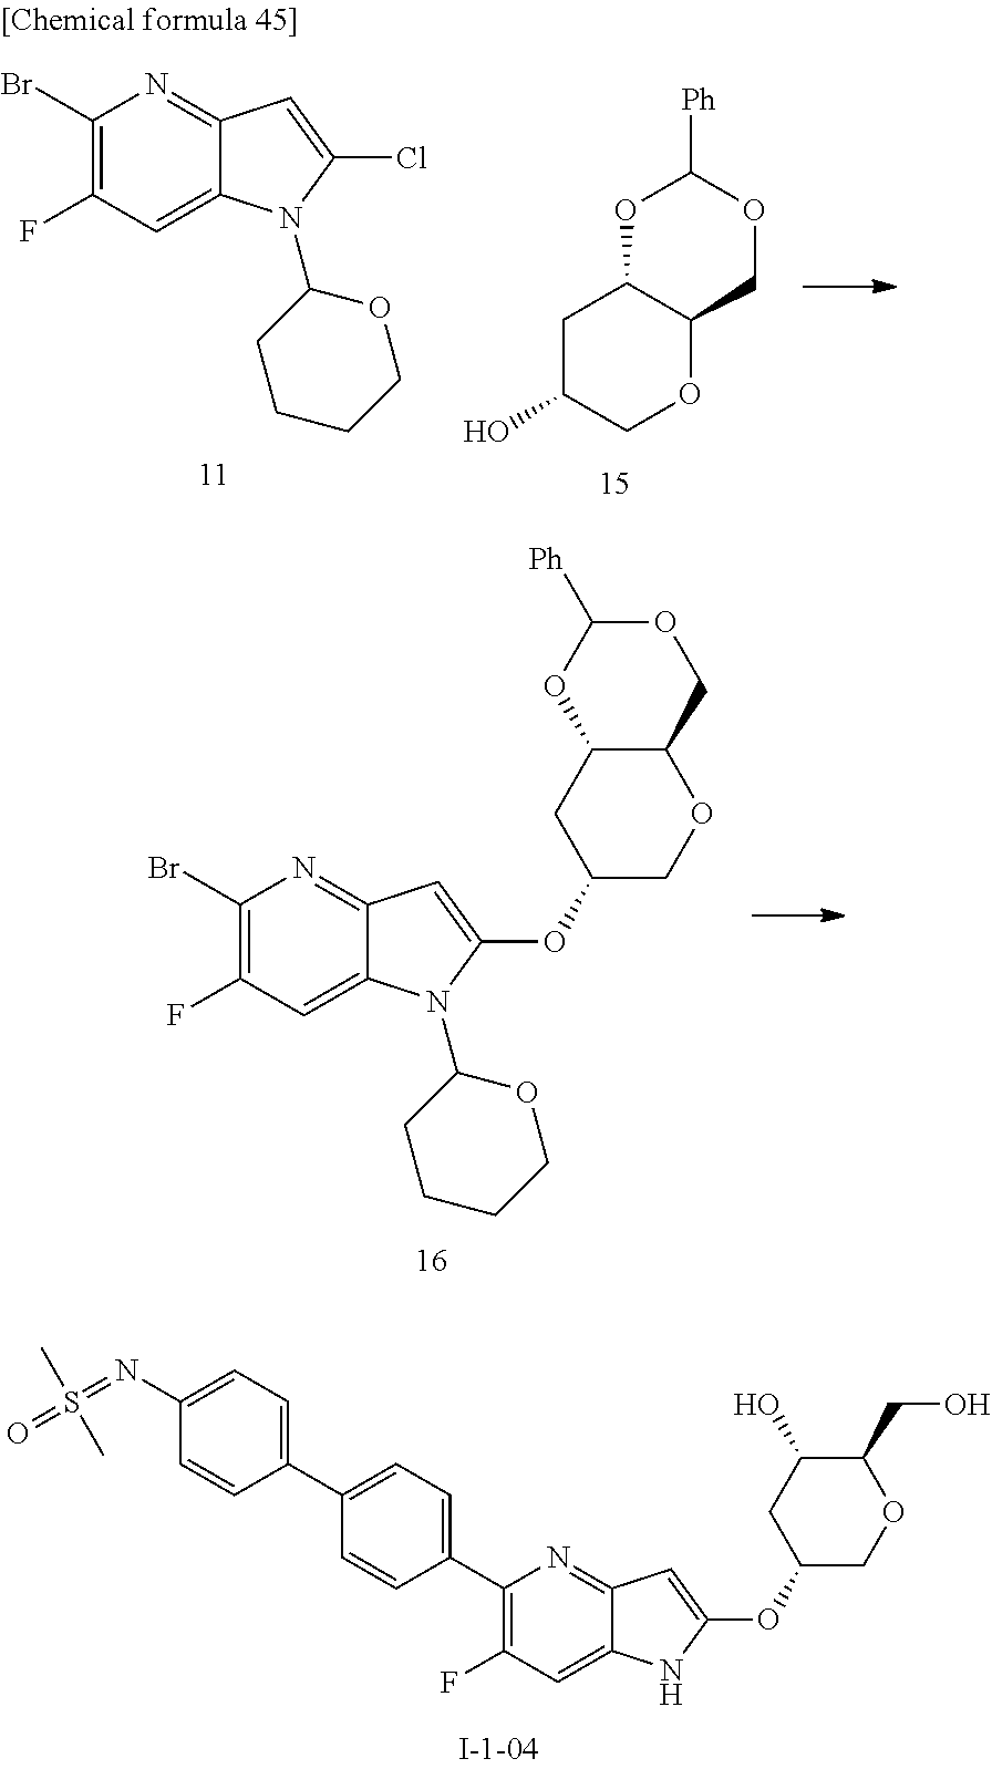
C1(C2=CC=C(C3=CC=C(N=S(=O)(C)C)C=C3)C=C2)=C(F)C=C2C(=N1)C=C(OC1CC(O)C(CO)OC1)N2.C1C(O)COC2C1OC([Ph])OC2.C1(Br)=C(F)C=C2C(=N1)C=C(Cl)N2C1CCCCO1.C1(Br)=C(F)C=C2C(=N1)C=C(OC1CC3C(OC1)COC([Ph])O3)N2C1CCCCO1
